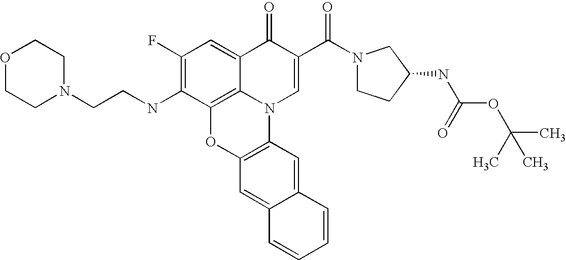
C1(F)=C(NCCN2CCOCC2)C2=C3C(=C1)C(=O)C(C(N1CCC(NC(=O)OC(C)(C)C)C1)=O)=CN3C1=C(O2)C=C2C(=C1)C=CC=C2
